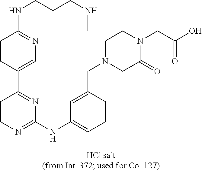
C1(NC2=CC=CC(CN3CC(=O)N(CC(O)=O)CC3)=C2)=NC=CC(C2=CN=C(NCCCNC)C=C2)=N1
